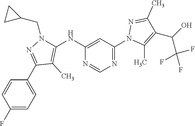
C1(F)=CC=C(C2=NN(CC3CC3)C(NC3=CC(N4C(C)=C(C(O)C(F)(F)F)C(C)=N4)=NC=N3)=C2C)C=C1
